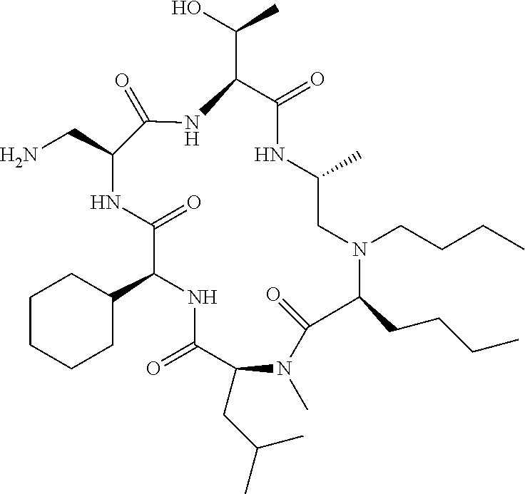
C1CCCC(C2NC(=O)C(CC(C)C)N(C)C(=O)C(CCCC)N(CCCC)CC(C)NC(=O)C(C(O)C)NC(=O)C(CN)NC2=O)C1
